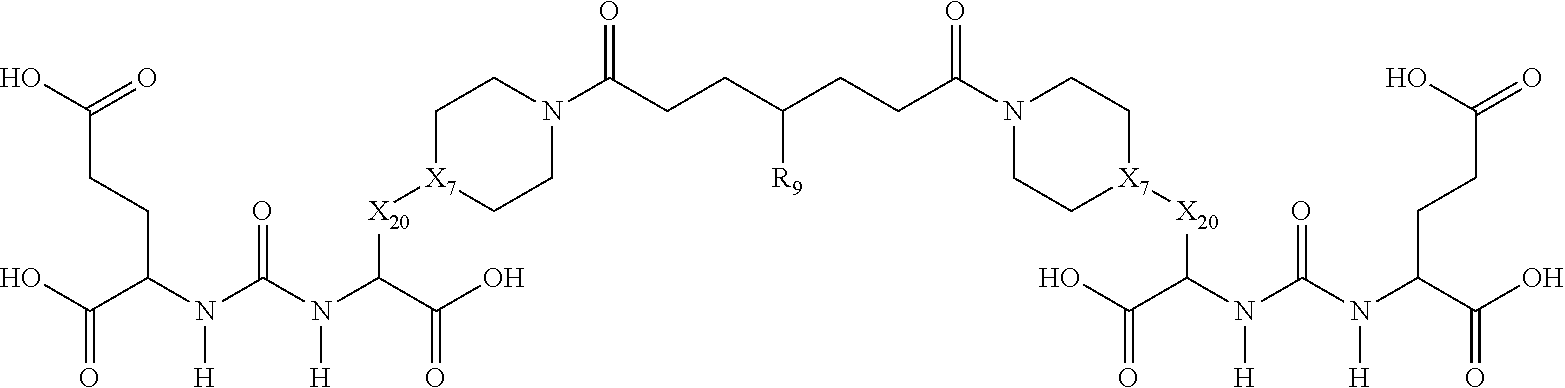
OC(C(N(C(N(C(C(O)=O)[X20][X7]1CCN(C(=O)CCC(CCC(N2CC[X7]([X20]C(N(C(N(C(C(=O)O)CCC(O)=O)[H])=O)[H])C(=O)O)CC2)=O)[R9])CC1)[H])=O)[H])CCC(O)=O)=O
